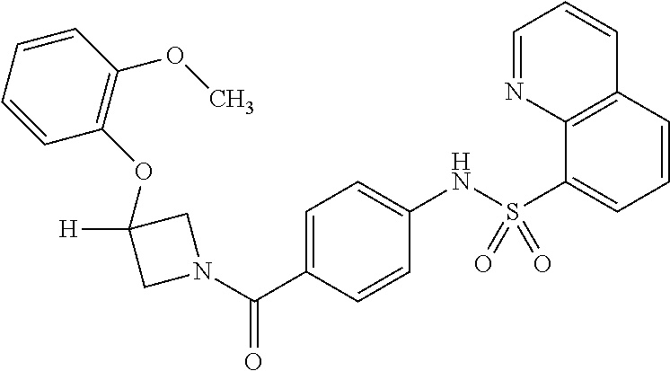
C1(OC2=C(OC)C=CC=C2)([H])CN(C(C2=CC=C(NS(C3=CC=CC4=C3N=CC=C4)(=O)=O)C=C2)=O)C1
